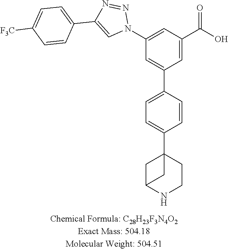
C1=CC(C2=CC(N3N=NC(C4=CC=C([F3C])C=C4)=C3)=CC(C(O)=O)=C2)=CC=C1C12CC(NCC1)C2
